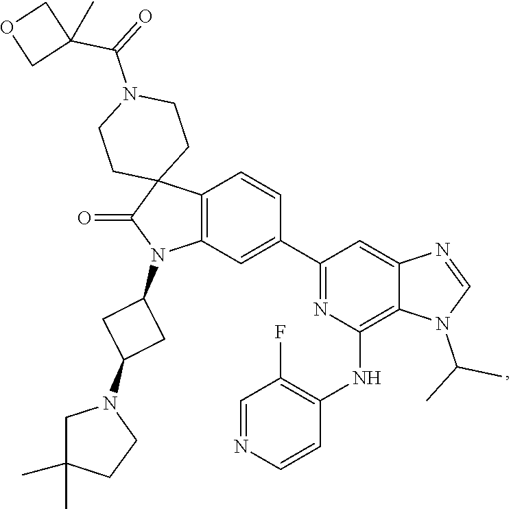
C1=NC=CC(NC2=C3C(=CC(C4=CC5=C(C=C4)C4(C(=O)N5C5CC(N6CC(C)(C)CC6)C5)CCN(C(C5(C)COC5)=O)CC4)=N2)N=CN3C(C)C)=C1F
